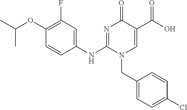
C1(NC2=NC(=O)C(C(O)=O)=CN2CC2=CC=C(Cl)C=C2)=CC(F)=C(OC(C)C)C=C1
